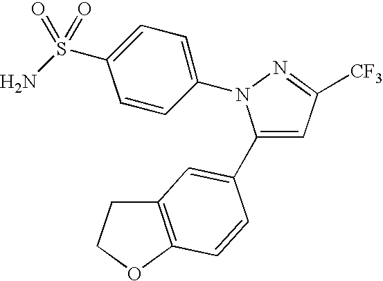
C1(N2C(C3=CC4=C(OCC4)C=C3)=CC([CF3])=N2)=CC=C(S(N)(=O)=O)C=C1
